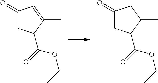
C1(=O)CC(C(=O)OCC)C(C)C1.C1(=O)CC(C(=O)OCC)C(C)=C1
